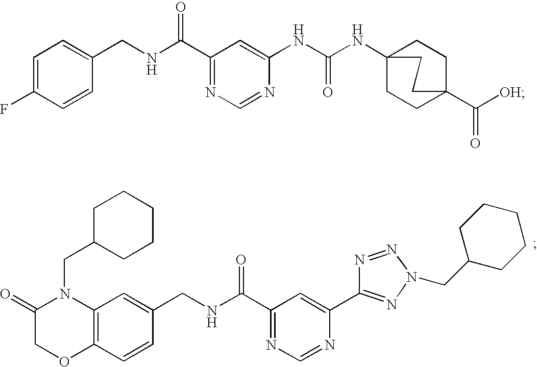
C1(F)=CC=C(CNC(C2=NC=NC(NC(=O)NC34CCC(C([OH])=O)(CC3)CC4)=C2)=O)C=C1.C1(=O)COC2=C(N1CC1CCCCC1)C=C(CNC(C1=NC=NC(C3=NN(CC4CCCCC4)N=N3)=C1)=O)C=C2
